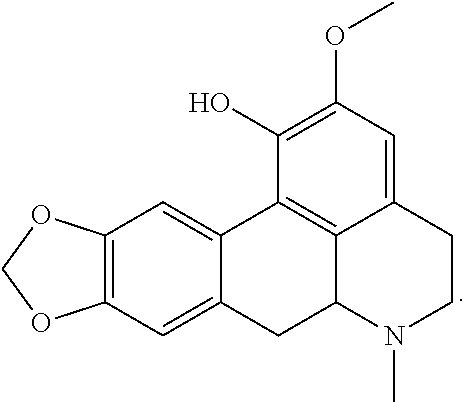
C12=C(C=C3C(=C1)C1=C4C(C3)N(C)CCC4=CC(OC)=C1O)OCO2
